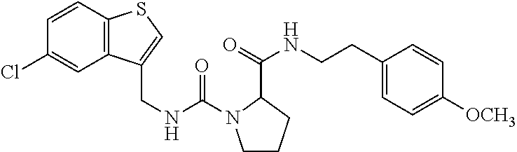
C1(C(=O)NCCC2=CC=C([OCH3])C=C2)N(C(=O)NCC2=CSC3=C2C=C(Cl)C=C3)CCC1
